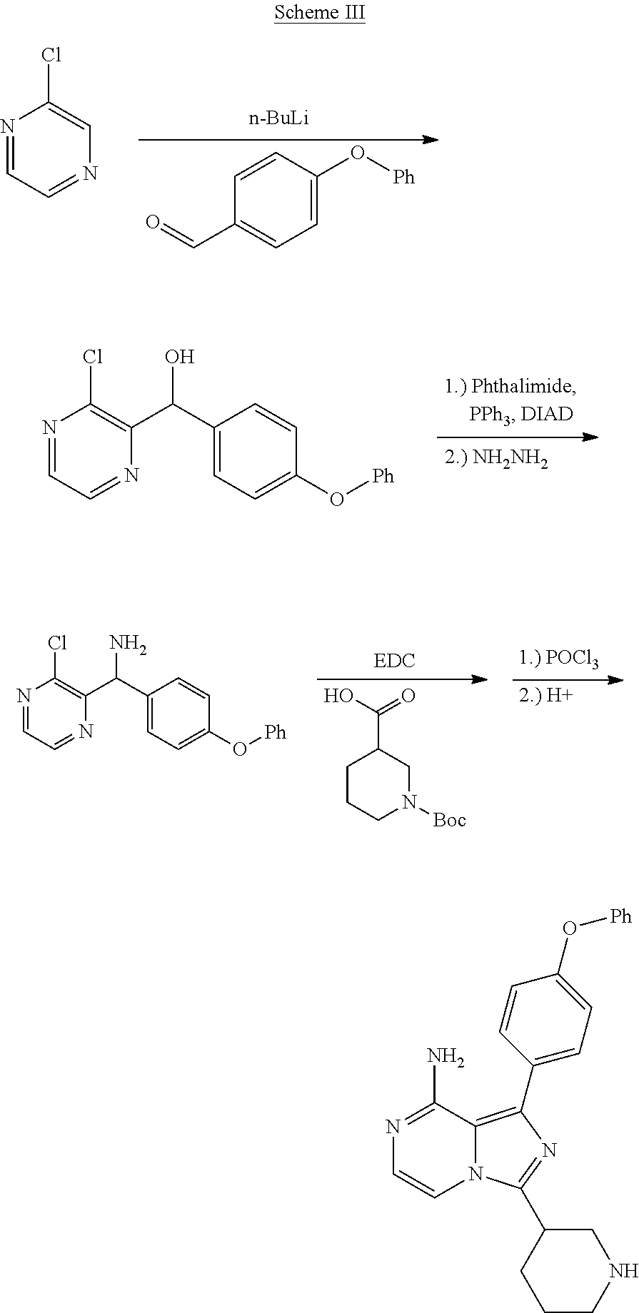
N1=CC=NC=C1Cl.C1=C(O[Ph])C=CC(C=O)=C1.[n-BuLi].N1=CC=NC(C(C2=CC=C(O[Ph])C=C2)O)=C1Cl.N1=CC=NC(C(C2=CC=C(O[Ph])C=C2)N)=C1Cl.C1CCN([Boc])CC1C(O)=O.N12C(=C(C3=CC=C(O[Ph])C=C3)N=C1C1CNCCC1)C(N)=NC=C2
